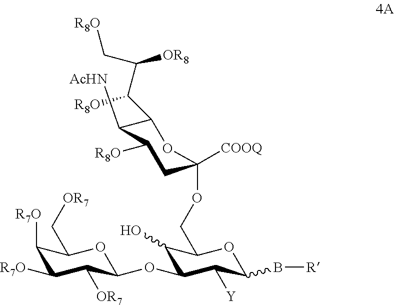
C1([R7O])C([R7O])C([OR7])C(OC2C(O)C(COC3([COOQ])CC([R8O])C([AcHN])C(C([R8O])C(C[R8O])[OR8])O3)OC(B[R])C2[Y])OC1C[OR7]
